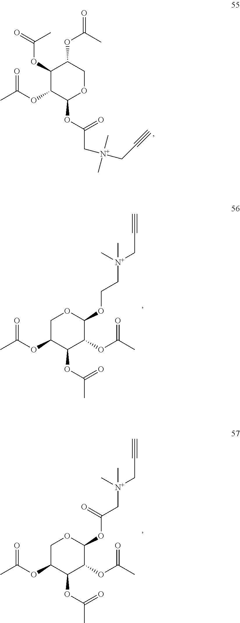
C1(OC(=O)C)C(OC(=O)C)C(OC(C[N+](CC#C)(C)C)=O)OCC1OC(=O)C.C1C(OC(=O)C)C(OC(C)=O)C(OC(C)=O)C(OCC[N+](CC#C)(C)C)O1.C1C(OC(=O)C)C(OC(C)=O)C(OC(C)=O)C(OC(C[N+](CC#C)(C)C)=O)O1
